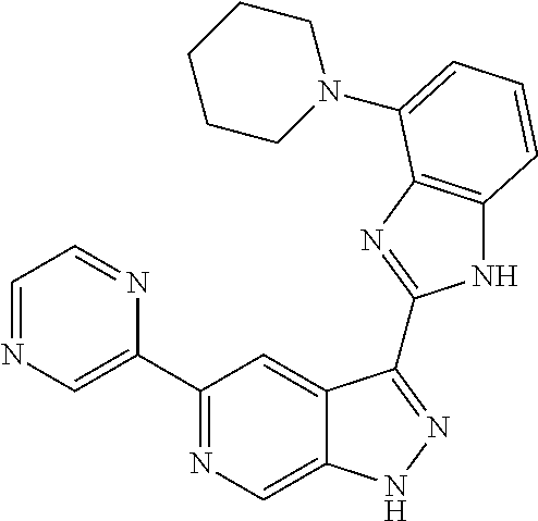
C1(C2=NC=C3C(=C2)C(C2=NC4=C(N2)C=CC=C4N2CCCCC2)=NN3)=CN=CC=N1
